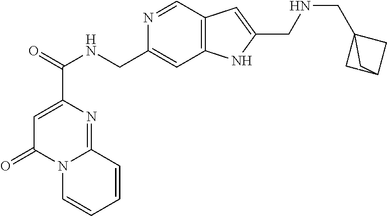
C1=C(C(NCC2=CC3=C(C=N2)C=C(CNCC24CC(C2)C4)N3)=O)N=C2N(C1=O)C=CC=C2
